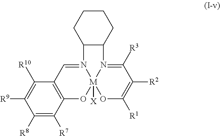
N12=CC3=C(O[M]14([X])OC([R1])=C([R2])C([R3])=N4C1C2CCCC1)C([R7])=C([R8])C([R9])=C3[R10]
